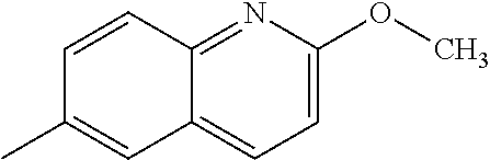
C1=CC2=NC(OC)=CC=C2C=C1C
